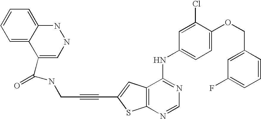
C12=C(C=C(C#CCNC(C3=CNNC4=CC=CC=C34)=O)S1)C(NC1=CC=C(OCC3=CC(F)=CC=C3)C(Cl)=C1)=NC=N2
